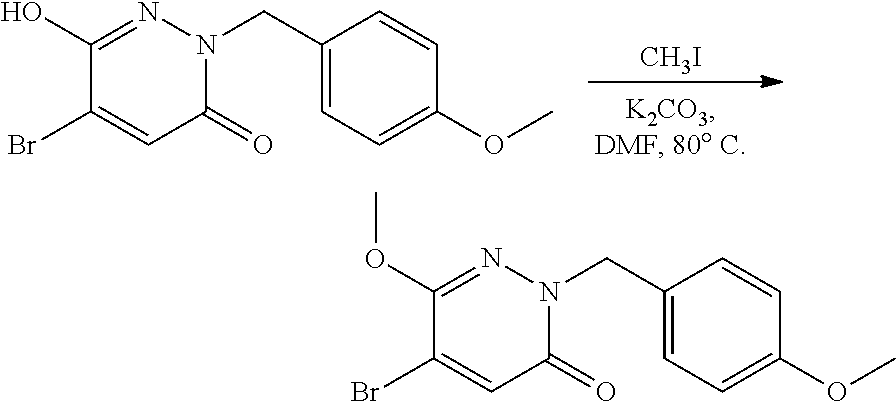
[CH3I].C1(O)=NN(CC2=CC=C(OC)C=C2)C(=O)C=C1Br.C1(OC)=NN(CC2=CC=C(OC)C=C2)C(=O)C=C1Br
